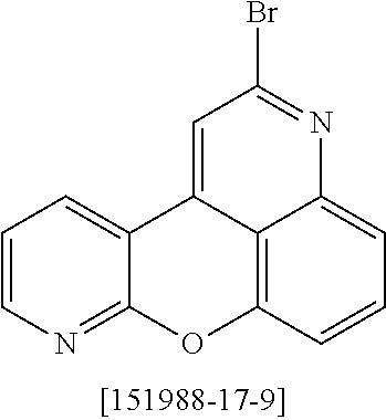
C1=CN=C2C(=C1)C1=CC(Br)=NC3=CC=CC(=C13)O2
